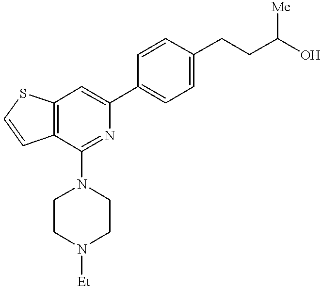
C12=C(C(N3CCN([Et])CC3)=NC(C3=CC=C(CCC(O)[Me])C=C3)=C1)C=CS2
